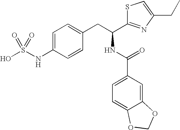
C1=C(NS(O)(=O)=O)C=CC(CC(C2=NC(CC)=CS2)NC(C2=CC=C3C(=C2)OCO3)=O)=C1
